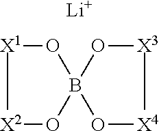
[Li].[X2]1OB2(O[X1]1)O[X4][X3]O2
